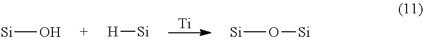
[Si]O.[H][Si].[Ti].[Si]O[Si]
